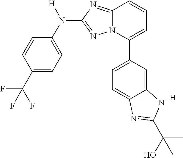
C1=CC(C(F)(F)F)=CC=C1N([H])C1=NN2C(=N1)C=CC=C2C1=CC=C2C(=C1)NC(C(O)(C)C)=N2.[H]
